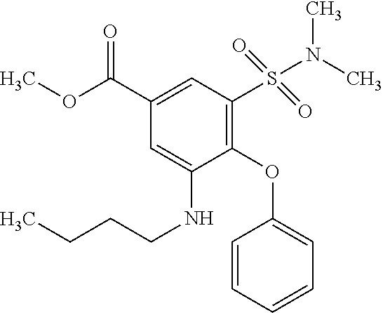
O(C(C1=CC(S(=O)(=O)N(C)C)=C(OC2=CC=CC=C2)C(NCCCC)=C1)=O)C
